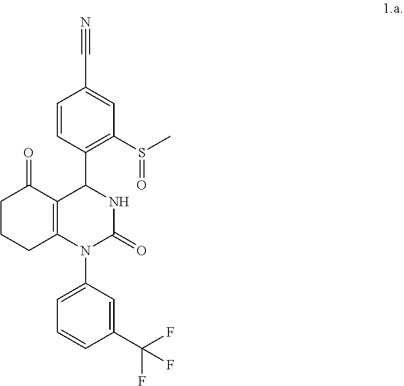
C1(C(F)(F)F)=CC(N2C3=C(C(C4=C(S(C)=O)C=C(C#N)C=C4)NC2=O)C(=O)CCC3)=CC=C1
